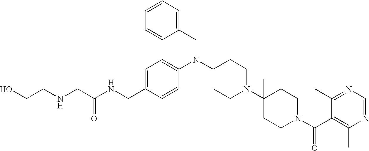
C(C1=CC=C(N(C2CCN(C3(C)CCN(C(C4=C(C)N=CN=C4C)=O)CC3)CC2)CC2=CC=CC=C2)C=C1)NC(CNCCO)=O
